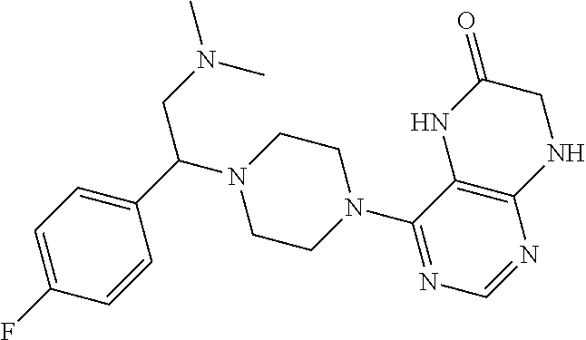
C1=C(F)C=CC(C(CN(C)C)N2CCN(C3=NC=NC4=C3NC(=O)CN4)CC2)=C1
